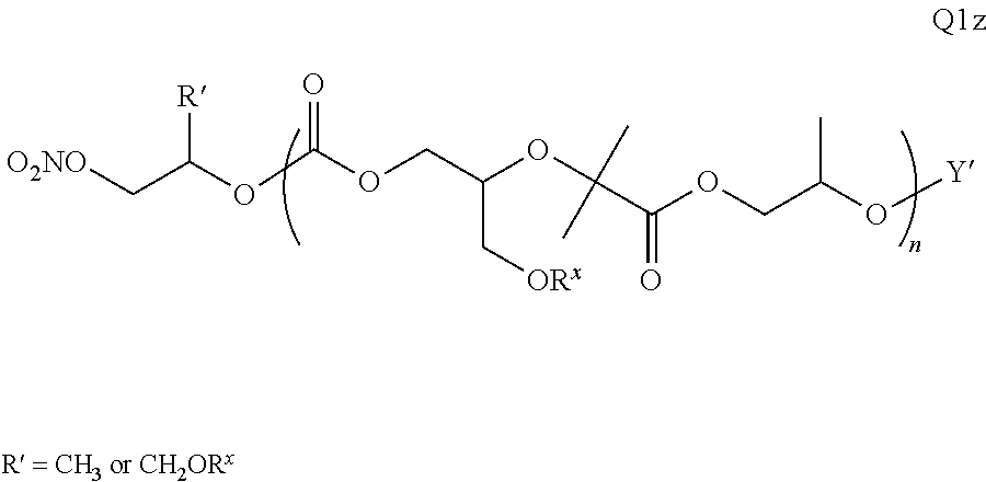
[O2NO]CC(OC(OCC(OC(C(OCC(C)O[Y])=O)(C)C)C[ORx])=O)[R]
